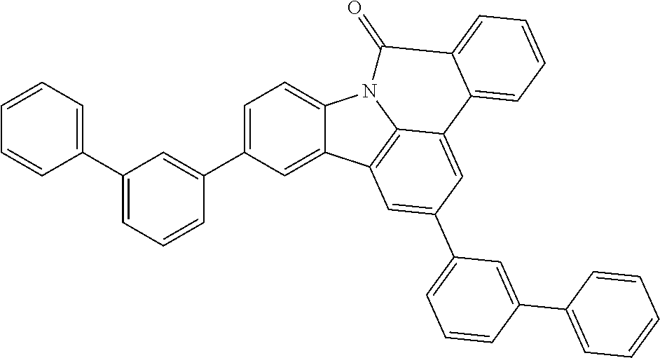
C1=C(C2=CC(C3=CC=CC=C3)=CC=C2)C=C2C(=C1)N1C3=C2C=C(C2=CC=CC(C4=CC=CC=C4)=C2)C=C3C2=CC=CC=C2C1=O
